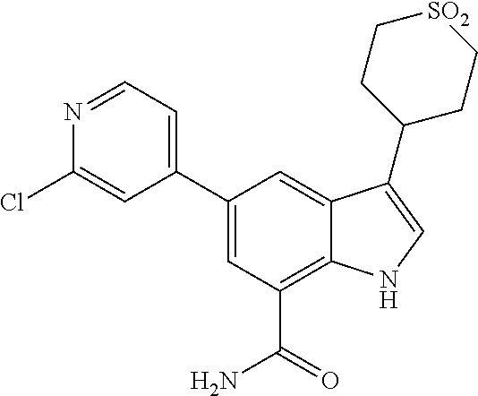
C1(C2=CC=NC(Cl)=C2)=CC(C(N)=O)=C2C(=C1)C(C1CC[SO2]CC1)=CN2
